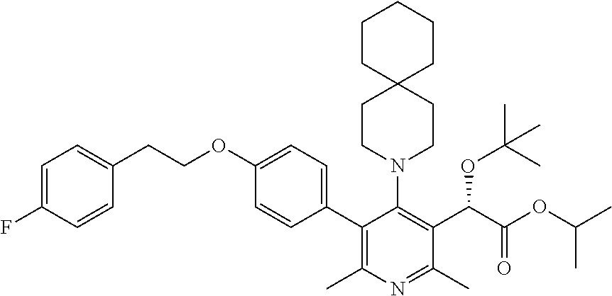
C1=C(F)C=CC(CCOC2=CC=C(C3=C(C)N=C(C)C(C(C(OC(C)C)=O)OC(C)(C)C)=C3N3CCC4(CC3)CCCCC4)C=C2)=C1
